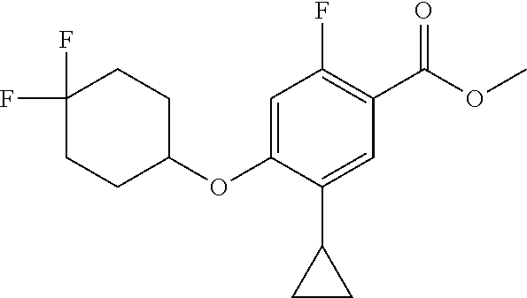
C1(F)(F)CCC(OC2=CC(F)=C(C(OC)=O)C=C2C2CC2)CC1
